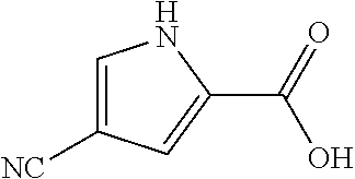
C1=C([NC])C=C(C(O)=O)N1
